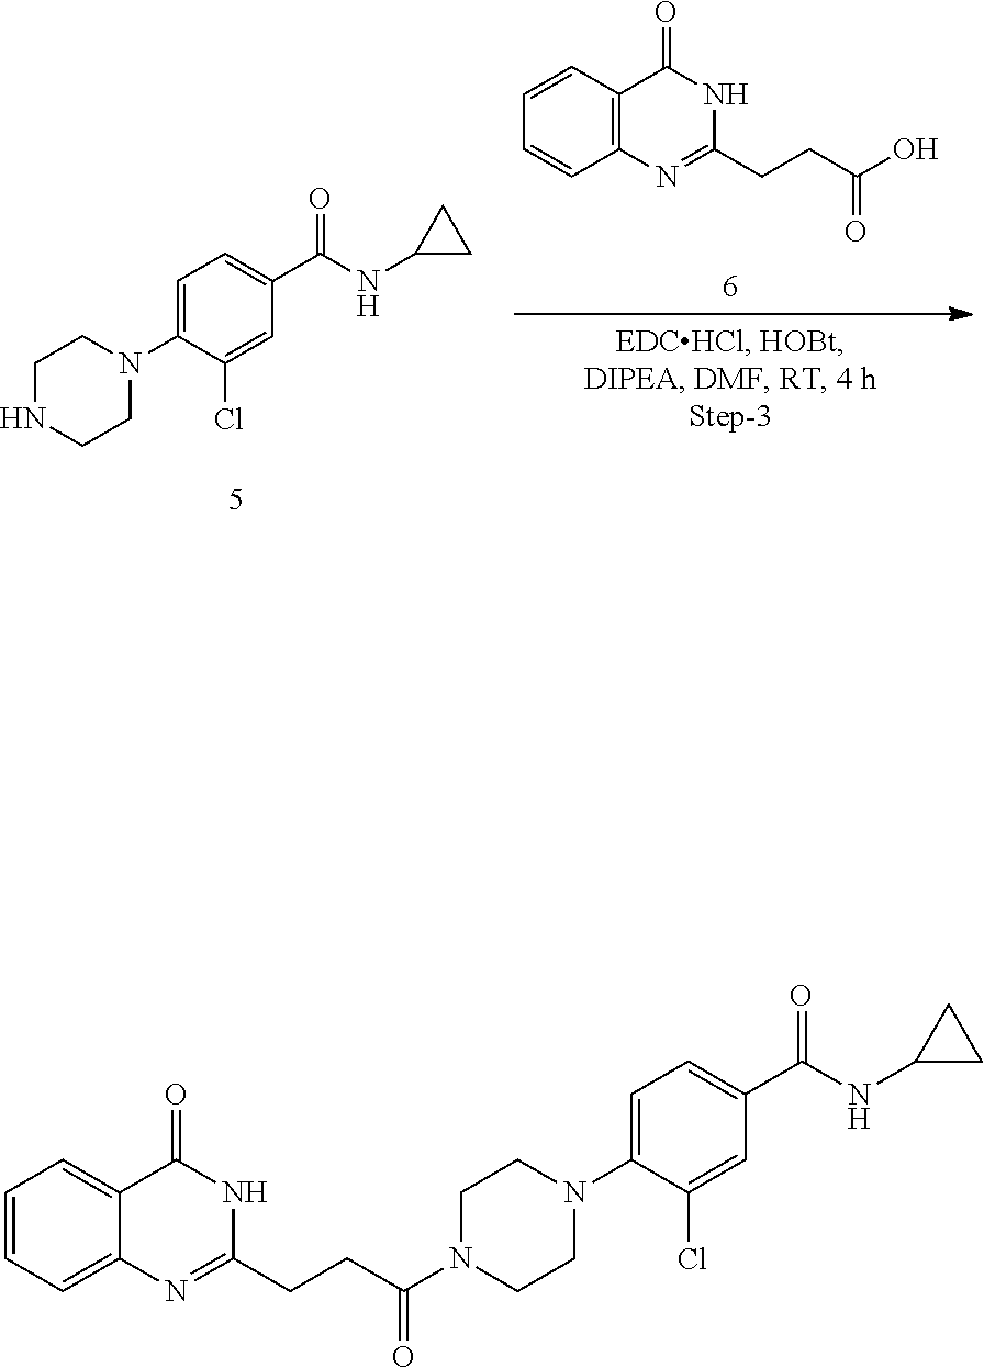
C1NCCN(C2=CC=C(C(NC3CC3)=O)C=C2Cl)C1.C1=CC2=C(C=C1)N=C(CCC(O)=O)NC2=O.C1=CC=C2C(=C1)C(=O)NC(CCC(=O)N1CCN(C3=CC=C(C(NC4CC4)=O)C=C3Cl)CC1)=N2
